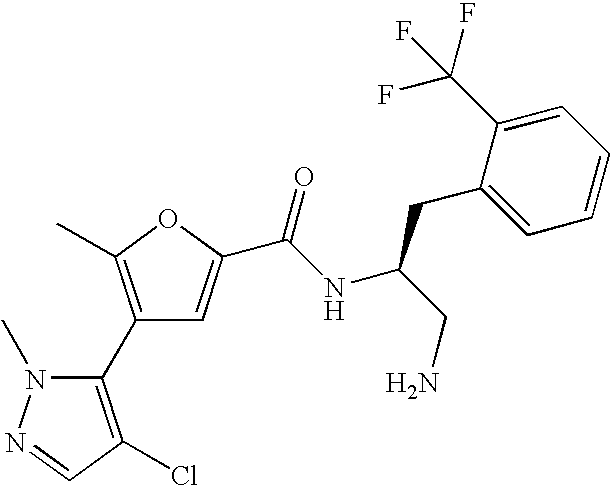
C1(C2=C(C)OC(C(NC(CN)CC3=CC=CC=C3C(F)(F)F)=O)=C2)=C(Cl)C=NN1C
